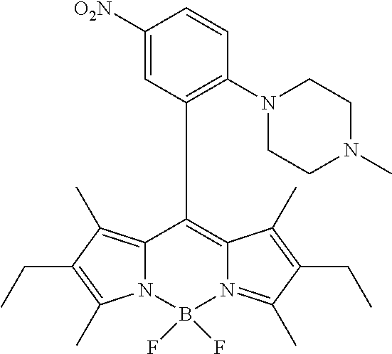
C1([O2N])=CC(C2=C3N(=C(C)C(CC)=C3C)B(F)(F)N3C2=C(C)C(CC)=C3C)=C(N2CCN(C)CC2)C=C1
